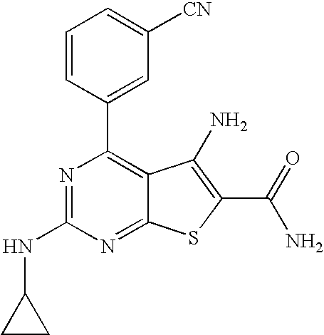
N1=C(NC2CC2)N=C2C(=C1C1=CC([CN])=CC=C1)C(N)=C(C(N)=O)S2
